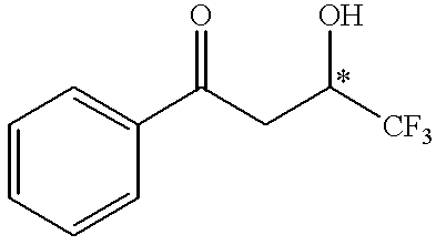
C1=CC=CC(C(CC([CF3])O)=O)=C1
